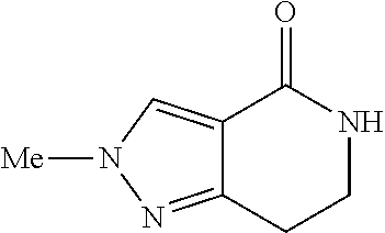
C12=CN([Me])N=C1CCNC2=O
